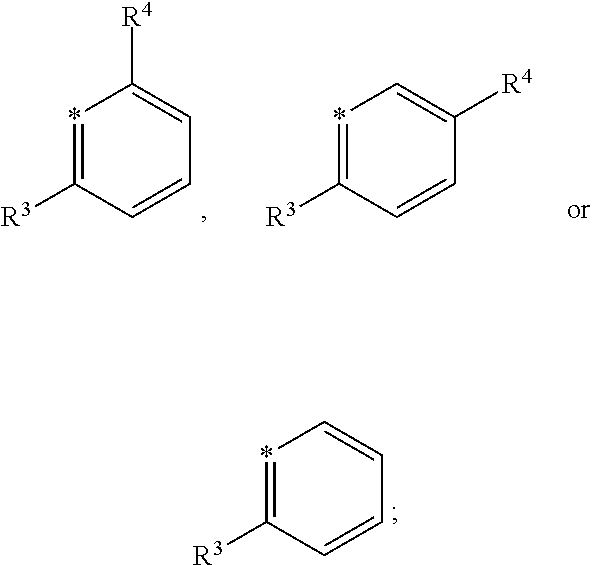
*1=C([R3])C=CC=C1[R4].*1=C([R3])C=CC([R4])=C1.*1=C([R3])C=CC=C1
